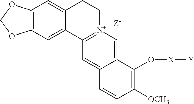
C12=C(C=C3C(=C1)CC[N+]1=C3C=C3C(=C1)C(O[X][Y])=C([OCH3])C=C3)OCO2
